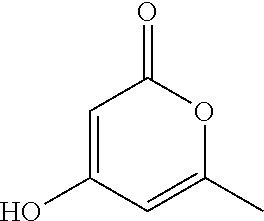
O=C1OC(C)=CC(O)=C1
